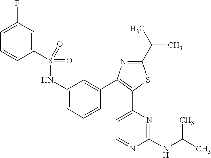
C1(NS(C2=CC(F)=CC=C2)(=O)=O)=CC=CC(C2=C(C3=CC=NC(NC(C)C)=N3)SC(C(C)C)=N2)=C1
